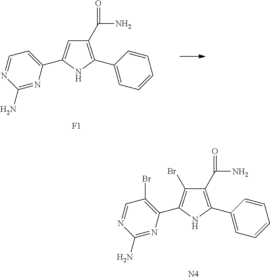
C1(C2=CC(C(N)=O)=C(C3=CC=CC=C3)N2)=CC=NC(N)=N1.[F1].C1(C2=C(Br)C(C(N)=O)=C(C3=CC=CC=C3)N2)=C(Br)C=NC(N)=N1.[N4]
